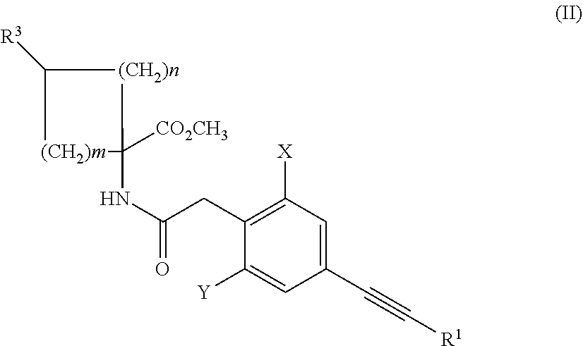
C1([CO2CH3])(NC(=O)CC2=C([X])C=C(C#C[R1])C=C2[Y])[(CH2)n]C([R3])[(CH2)m]1
